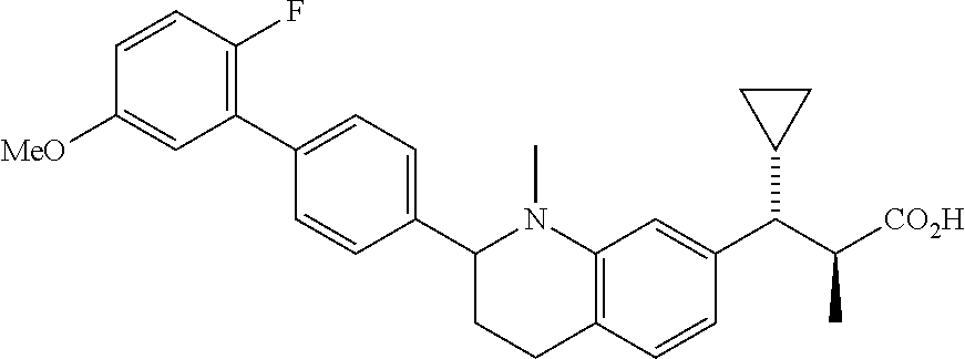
C1(C2=CC=C(C3CCC4=C(N3C)C=C(C(C([CO2H])C)C3CC3)C=C4)C=C2)=C(F)C=CC([MeO])=C1
